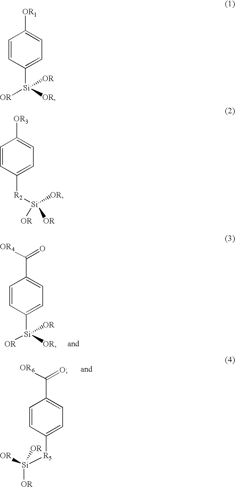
C1=CC([Si]([OR])([OR])[OR])=CC=C1C([OR4])=O.C1=CC([R5][Si]([OR])([OR])[OR])=CC=C1C([OR6])=O.C1=CC([Si]([OR])([OR])[OR])=CC=C1[OR1].C1=CC([R2][Si]([OR])([OR])[OR])=CC=C1[OR3]
